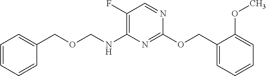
C1(OCC2=CC=CC=C2OC)=NC(NCOCC2=CC=CC=C2)=C(F)C=N1
